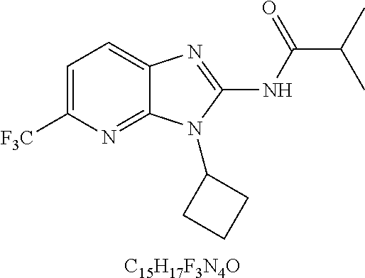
C1=C([F3C])N=C2C(=C1)N=C(NC(C(C)C)=O)N2C1CCC1.[C15H17F3N4O]
